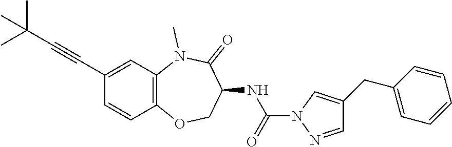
C1(C#CC(C)(C)C)=CC2=C(C=C1)OCC(NC(N1N=CC(CC3=CC=CC=C3)=C1)=O)C(=O)N2C
